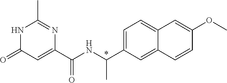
N1C(=O)C=C(C(NC(C2=CC=C3C(=C2)C=CC(OC)=C3)C)=O)N=C1C
